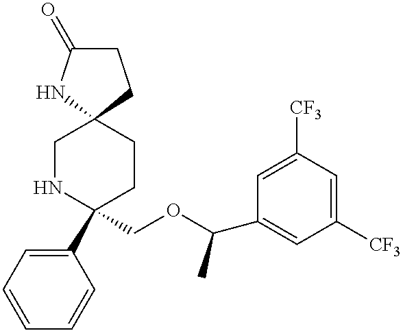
C1=CC=CC(C2(COC(C3=CC([CF3])=CC([CF3])=C3)C)CCC3(CN2)NC(=O)CC3)=C1
